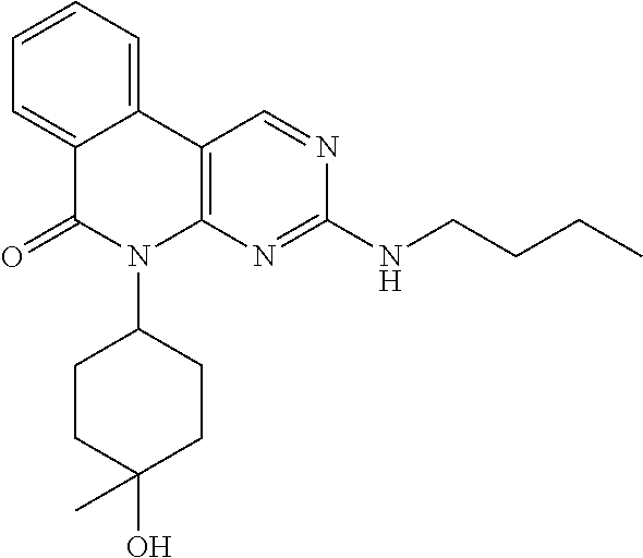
C12=C(N=C(NCCCC)N=C1)N(C1CCC(O)(C)CC1)C(=O)C1=CC=CC=C21
